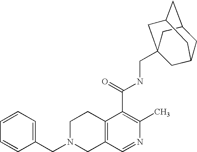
C1(CN2CC3=C(CC2)C(C(NCC24CC5CC(CC(C2)C5)C4)=O)=C(C)N=C3)=CC=CC=C1
